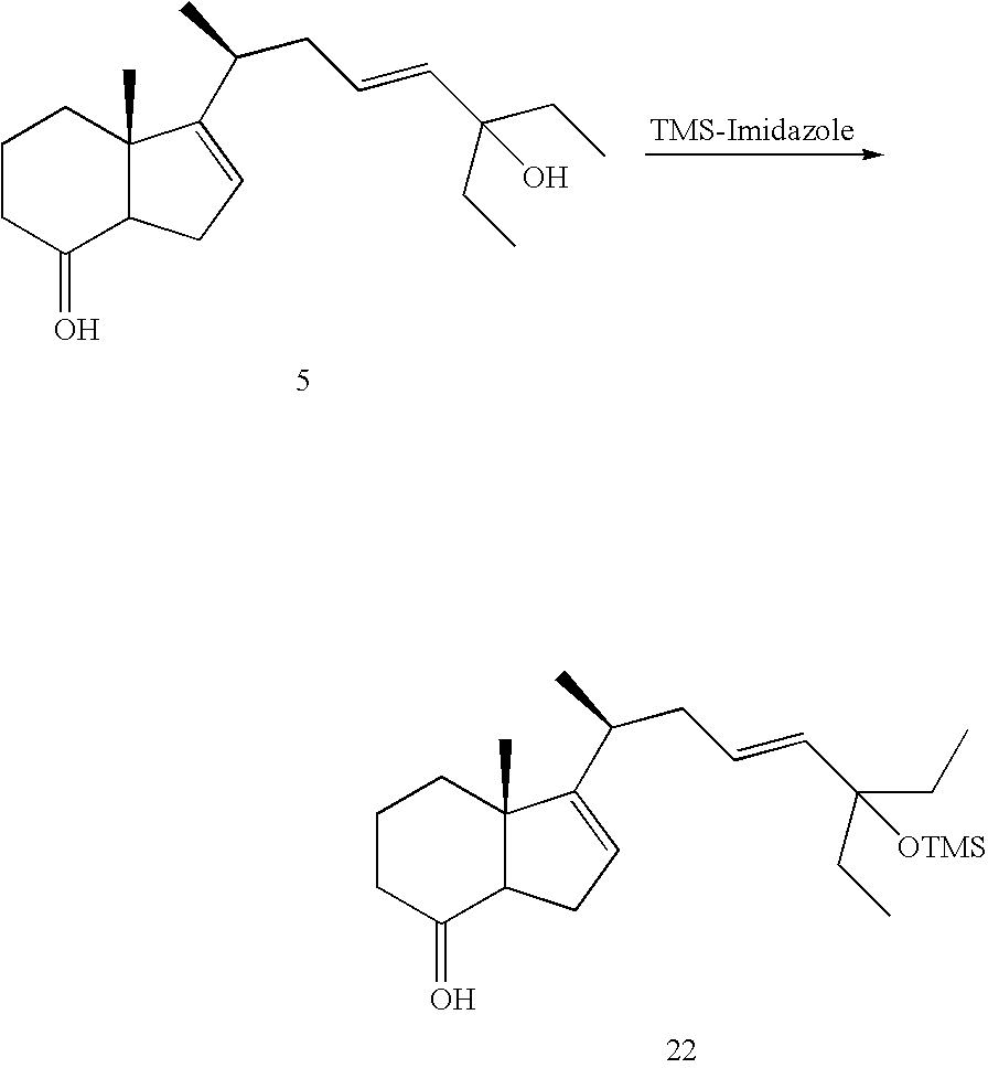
C1CC(=O)C2C(C)(C1)C(C(CC=CC(CC)(CC)O)C)=CC2.C1CC(=O)C2C(C)(C1)C(C(CC=CC(CC)([OTMS])CC)C)=CC2
